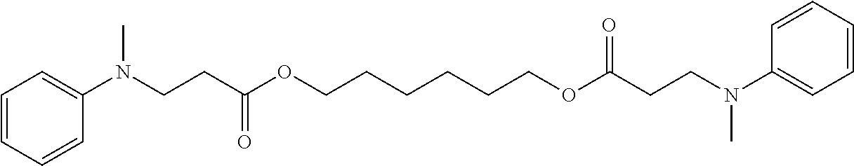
C1(N(CCC(OCCCCCCOC(CCN(C2=CC=CC=C2)C)=O)=O)C)=CC=CC=C1
